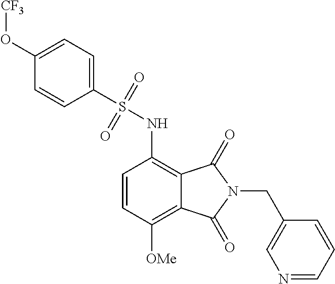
C1=CC([OMe])=C2C(=C1NS(C1=CC=C(O[CF3])C=C1)(=O)=O)C(=O)N(CC1=CN=CC=C1)C2=O
